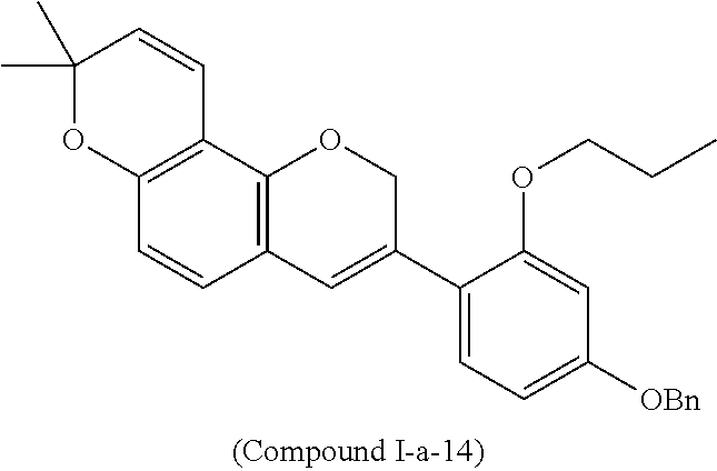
C12=C(C3=C(C=C1)C=C(C1=CC=C([OBn])C=C1OCCC)CO3)C=CC(C)(C)O2
